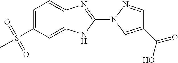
C1=C2C(=CC=C1S(C)(=O)=O)N=C(N1C=C(C(O)=O)C=N1)N2
